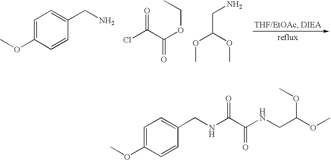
C1=C(OC)C=CC(CN)=C1.O=C(C(OCC)=O)Cl.C(C(OC)OC)N.C1=C(OC)C=CC(CNC(C(NCC(OC)OC)=O)=O)=C1
